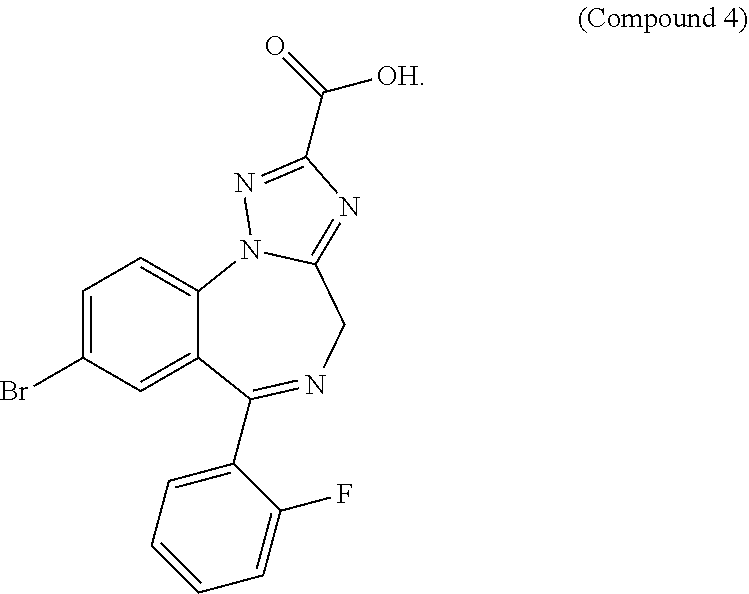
C1=C(Br)C=C2C(=C1)N1C(=NC(C([OH])=O)=N1)CN=C2C1=CC=CC=C1F
